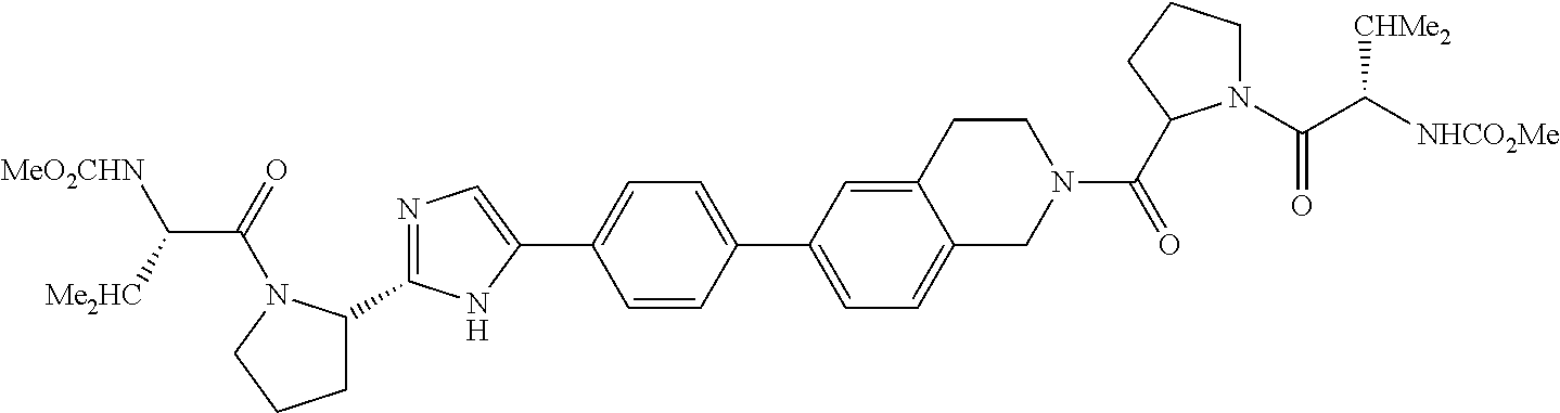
C1C(C2=NC=C(C3=CC=C(C4=CC=C5C(=C4)CCN(C(=O)C4N(C(C([NHCO2Me])[CHMe2])=O)CCC4)C5)C=C3)N2)N(C(=O)C([Me2HC])[MeO2CHN])CC1
